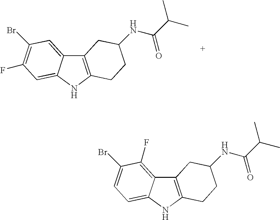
C12=C(NC3=CC(F)=C(Br)C=C13)CCC(NC(C(C)C)=O)C2.C12=C(NC3=CC=C(Br)C(F)=C13)CCC(NC(C(C)C)=O)C2
